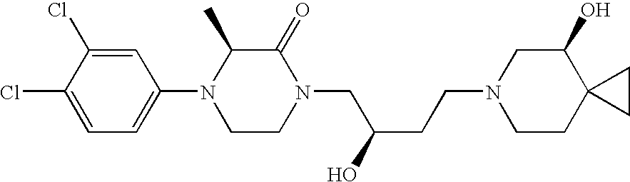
C1=C(Cl)C(Cl)=CC=C1N1CCN(CC(CCN2CCC3(C(O)C2)CC3)O)C(=O)C1C
